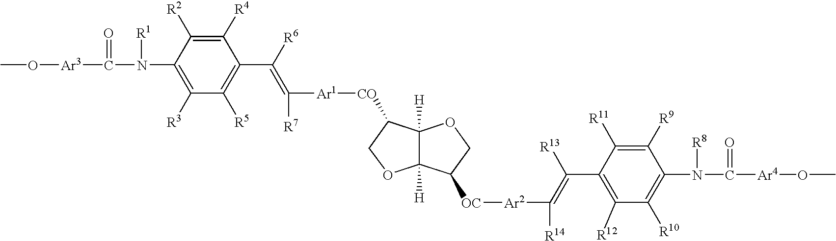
C(N([R1])C1=C([R3])C([R5])=C(C([R6])=C([R7])[Ar1][CO]C2C3([H])C([H])(OC2)C([OC][Ar2]C([R14])=C(C2=C([R12])C([R10])=C(N(C(=O)[Ar4]OC)[R8])C([R9])=C2[R11])[R13])CO3)C([R4])=C1[R2])([Ar3]OC)=O
